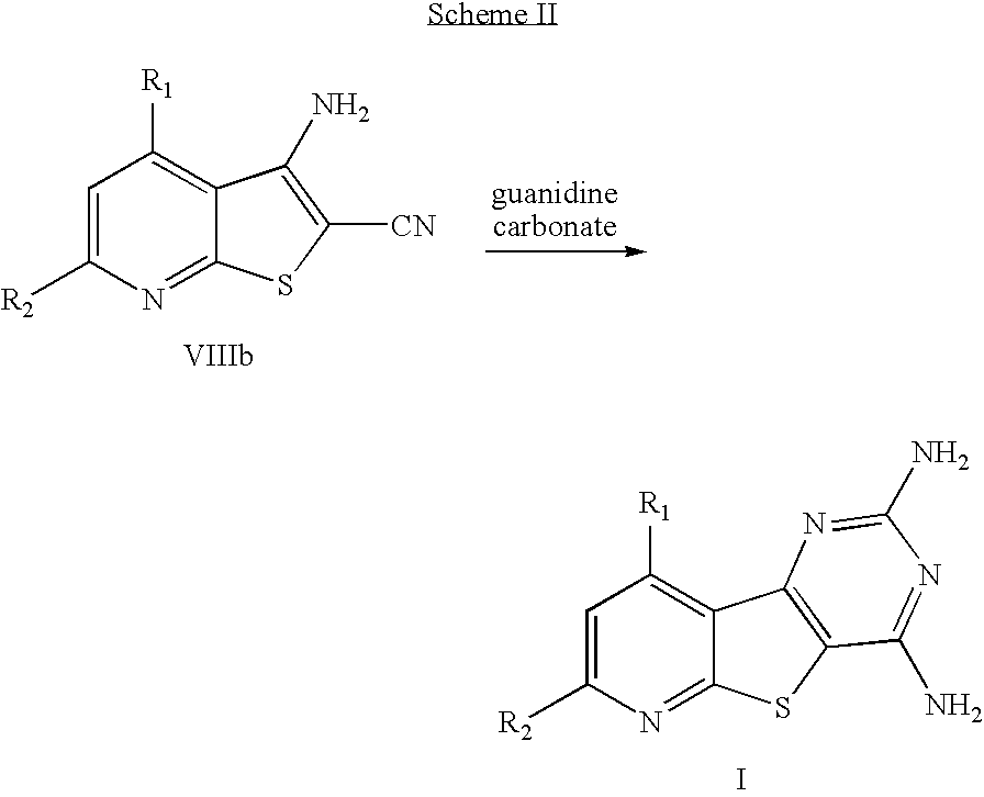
C1=C([R2])N=C2C(=C1[R1])C1=C(S2)C(N)=NC(N)=N1.I.C1=C([R2])N=C2C(=C1[R1])C(N)=C([CN])S2
